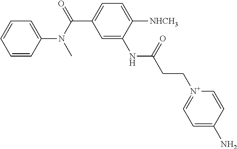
C1=CC(N(C(C2=CC=C([NHCH3])C(NC(CC[N+]3=CC=C(N)C=C3)=O)=C2)=O)C)=CC=C1
